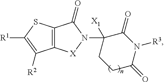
C12=C([X]N(C3([X1])CCC(=O)N([R3])C3=O)C1=O)C([R2])=C([R1])S2
